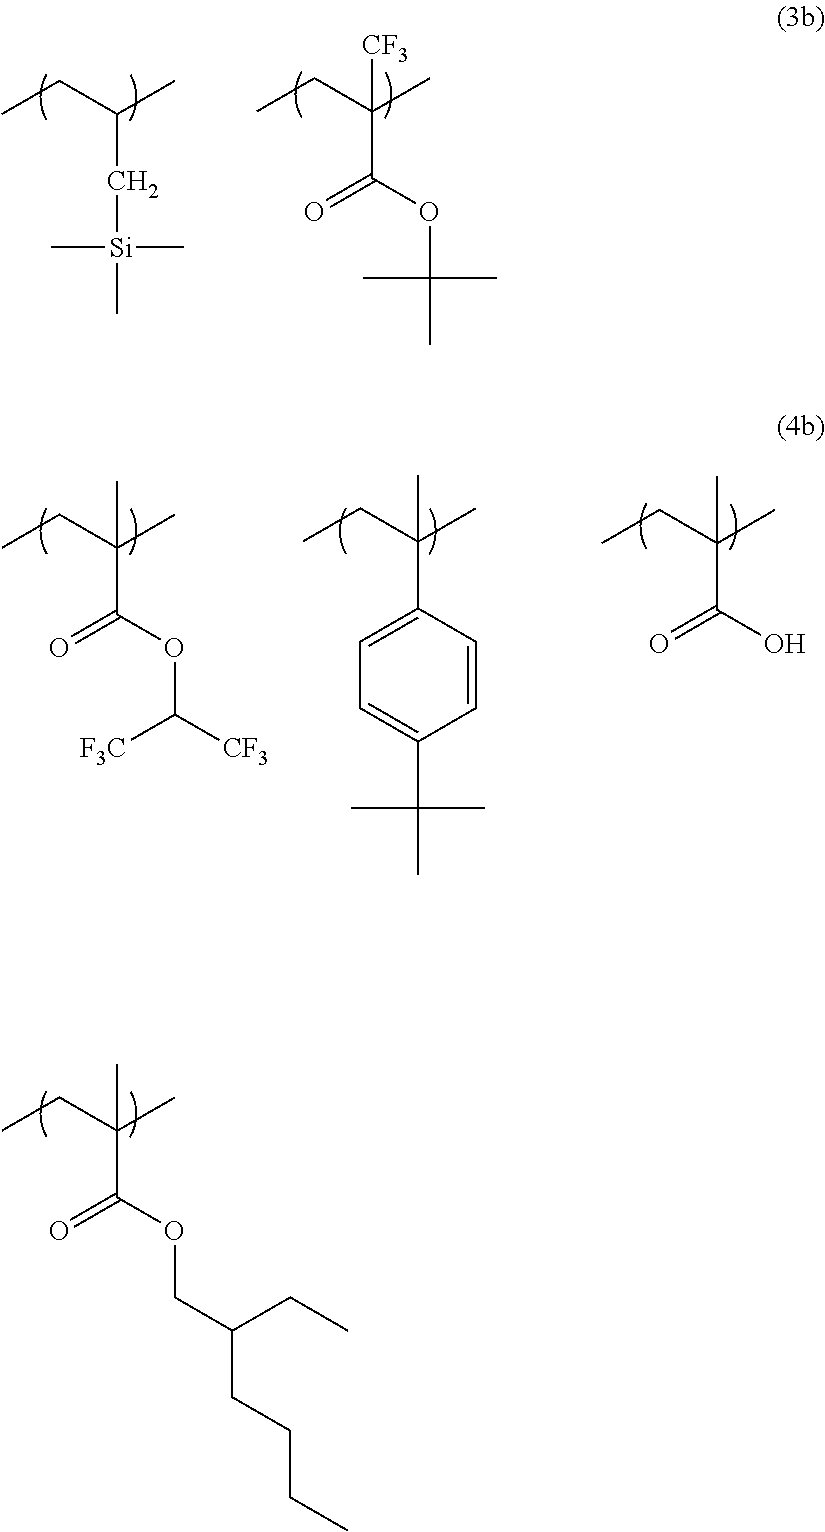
CCC(C)(C)C(OCC(CCCC)CC)=O.CCC(C)C[Si](C)(C)C.CCC(C)([CF3])C(OC(C)(C)C)=O.CCC(C)(C)C(OC([CF3])[F3C])=O.CCC(C)(C)C1=CC=C(C(C)(C)C)C=C1.CCC(C)(C)C(O)=O
